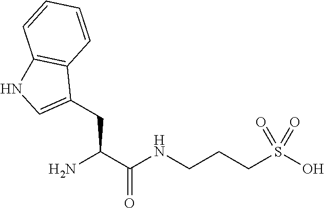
NC(C(NCCCS(O)(=O)=O)=O)CC1=CNC2=C1C=CC=C2
